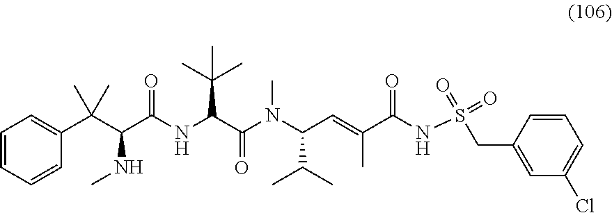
C1=CC=CC(C(C(C(NC(C(N(C(C=C(C(NS(=O)(=O)CC2=CC(Cl)=CC=C2)=O)C)C(C)C)C)=O)C(C)(C)C)=O)NC)(C)C)=C1
